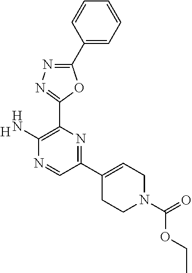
[H].C1(C2=CCN(C(=O)OCC)CC2)=NC(C2=NN=C(C3=CC=CC=C3)O2)=C(N)N=C1
